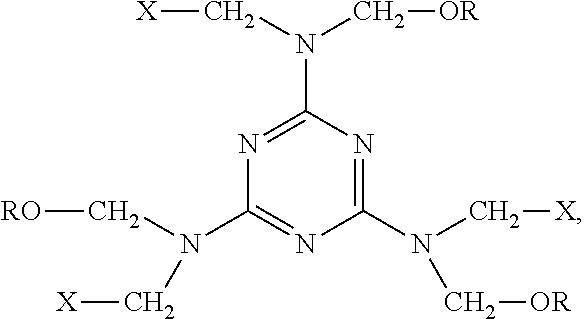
C1(N(C[OR])C[X])=NC(N(C[OR])C[X])=NC(N(C[X])C[RO])=N1
